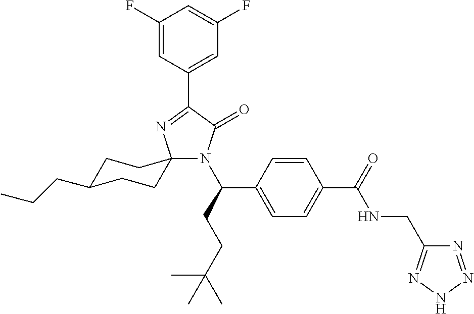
N1(C(CCC(C)(C)C)C2=CC=C(C(=O)NCC3=NNN=N3)C=C2)C(=O)C(C2=CC(F)=CC(F)=C2)=NC12CCC(CCC)CC2
